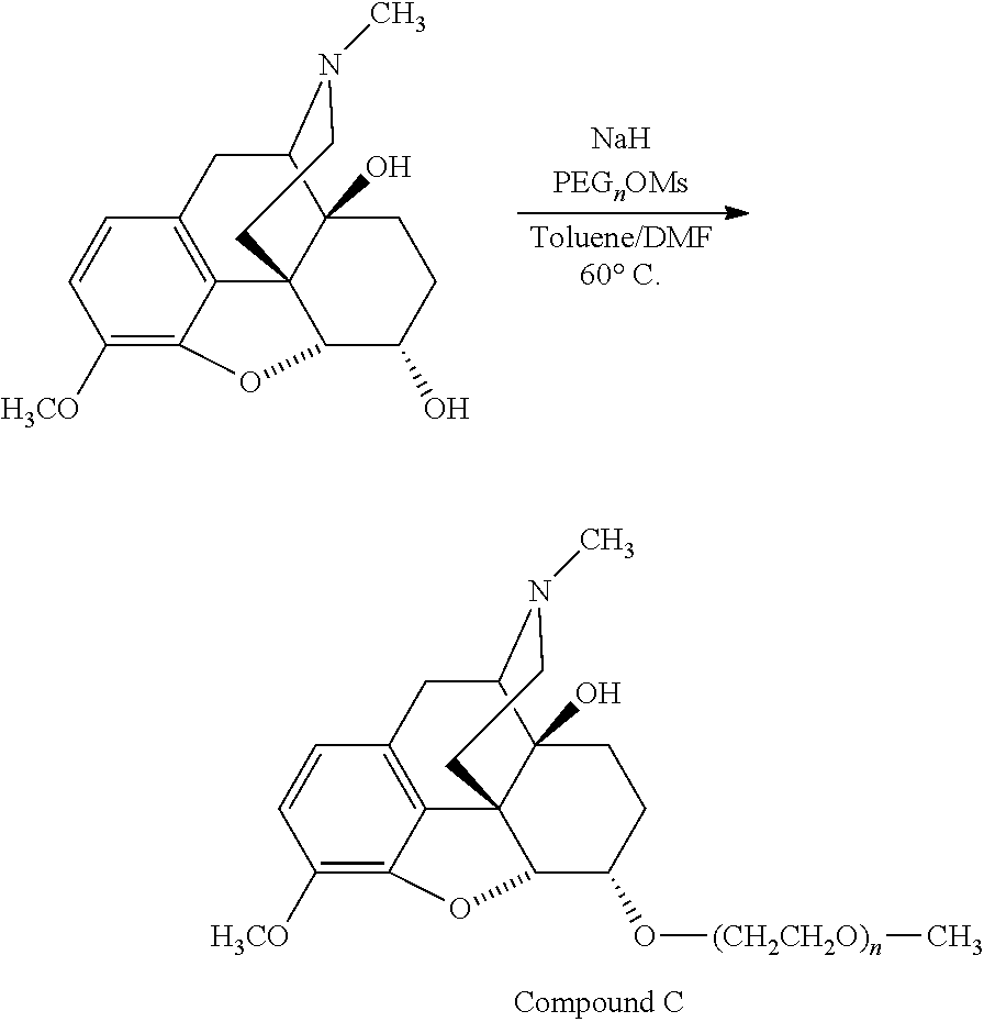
C12=C3C=CC([H3CO])=C1OC1C24C(O)(C(C3)N(C)CC4)CCC1O.C12=C3C=CC([H3CO])=C1OC1C24C(O)(C(C3)N(C)CC4)CCC1O[(CH2CH2O)n]C
